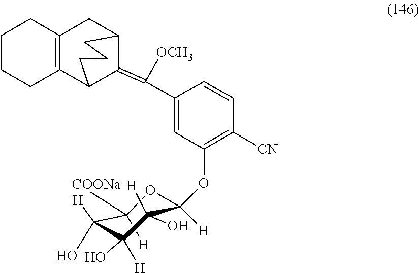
C1CCC2=C(C1)CC1C(=C(C3=CC(OC4([H])OC([COONa])([H])C(O)([H])C(O)([H])C4([H])O)=C([CN])C=C3)[OCH3])C2CCC1
